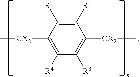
C1([R1])=C([R1])C([CX2]C)=C([R4])C([R3])=C1[CX2]C
